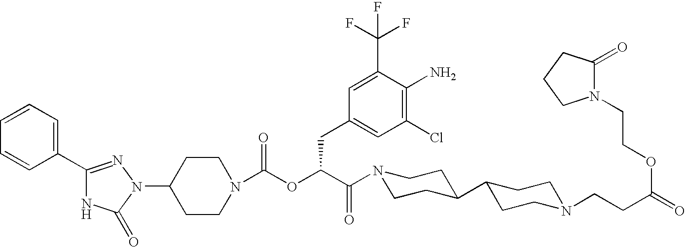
C1(N2C(=O)NC(C3=CC=CC=C3)=N2)CCN(C(OC(C(N2CCC(C3CCN(CCC(=O)OCCN4C(=O)CCC4)CC3)CC2)=O)CC2=CC(Cl)=C(N)C(C(F)(F)F)=C2)=O)CC1
